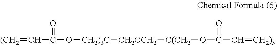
[(CH2]=CC(O[CH2)3C][CH2OCH2][C(CH2]OC(C=[CH2)3])=O)=O
